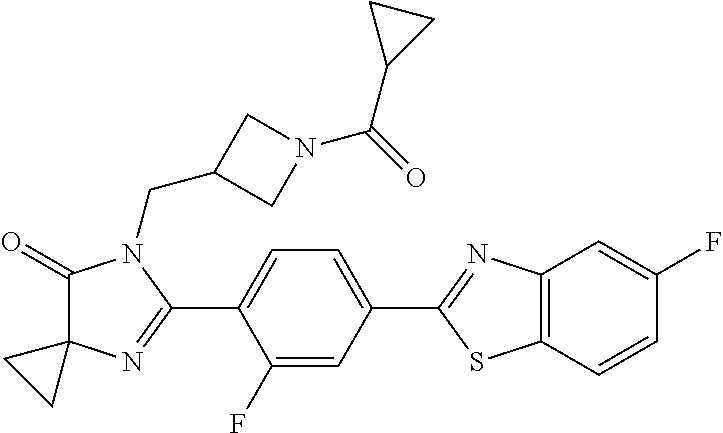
C1(=O)C2(N=C(C3=CC=C(C4=NC5=C(S4)C=CC(F)=C5)C=C3F)N1CC1CN(C(=O)C3CC3)C1)CC2
